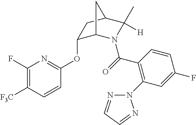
O(C1=NC(F)=C([F3C])C=C1)C1C2N(C(=O)C3=C(N4N=CC=N4)C=C(F)C=C3)C([H])(C)C(C1)C2
